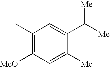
C1(C)=C([MeO])C=C([Me])C(C([Me])[Me])=C1
